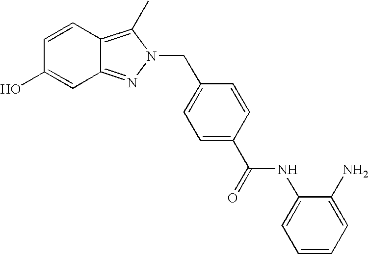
C12=NN(CC3=CC=C(C(NC4=CC=CC=C4N)=O)C=C3)C(C)=C1C=CC(O)=C2
